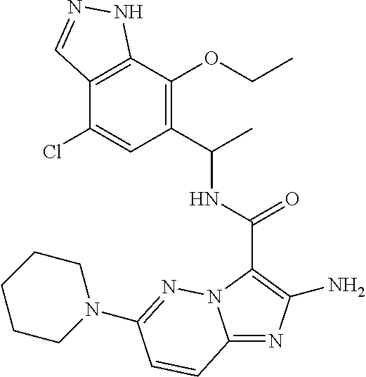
C12=NC(N)=C(C(=O)NC(C)C3=C(OCC)C4=C(C(Cl)=C3)C=NN4)N1N=C(N1CCCCC1)C=C2
